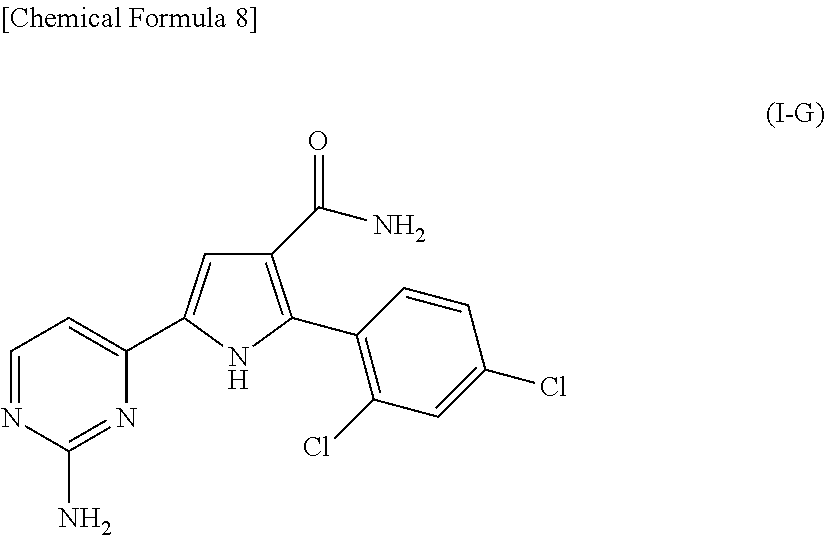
C1(C(N)=O)=C(C2=C(Cl)C=C(Cl)C=C2)NC(C2=CC=NC(N)=N2)=C1
